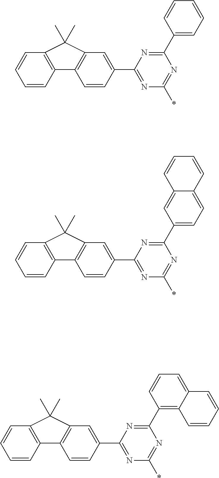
C12=C(C=CC=C1)C(C)(C)C1=C2C=CC(C2=NC(*)=NC(C3=CC=CC=C3)=N2)=C1.C12=C(C=CC=C1)C(C)(C)C1=C2C=CC(C2=NC(*)=NC(C3=CC=C4C(=C3)C=CC=C4)=N2)=C1.C12=C(C=CC=C1)C(C)(C)C1=C2C=CC(C2=NC(*)=NC(C3=C4C(=CC=C3)C=CC=C4)=N2)=C1
